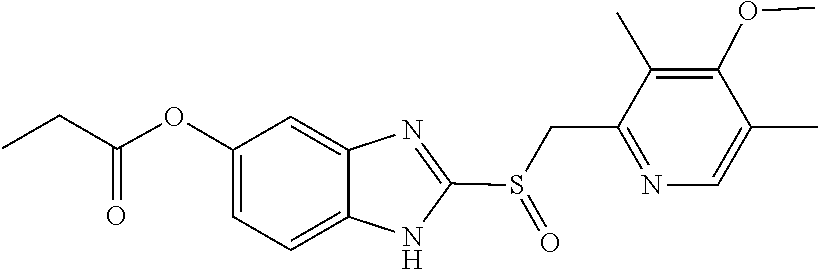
C(C(=O)OC1=CC=C2NC(S(CC3=NC=C(C)C(OC)=C3C)=O)=NC2=C1)C
